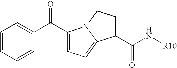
C1=CC=CC(C(C2=CC=C3N2CCC3C(N[R10])=O)=O)=C1
